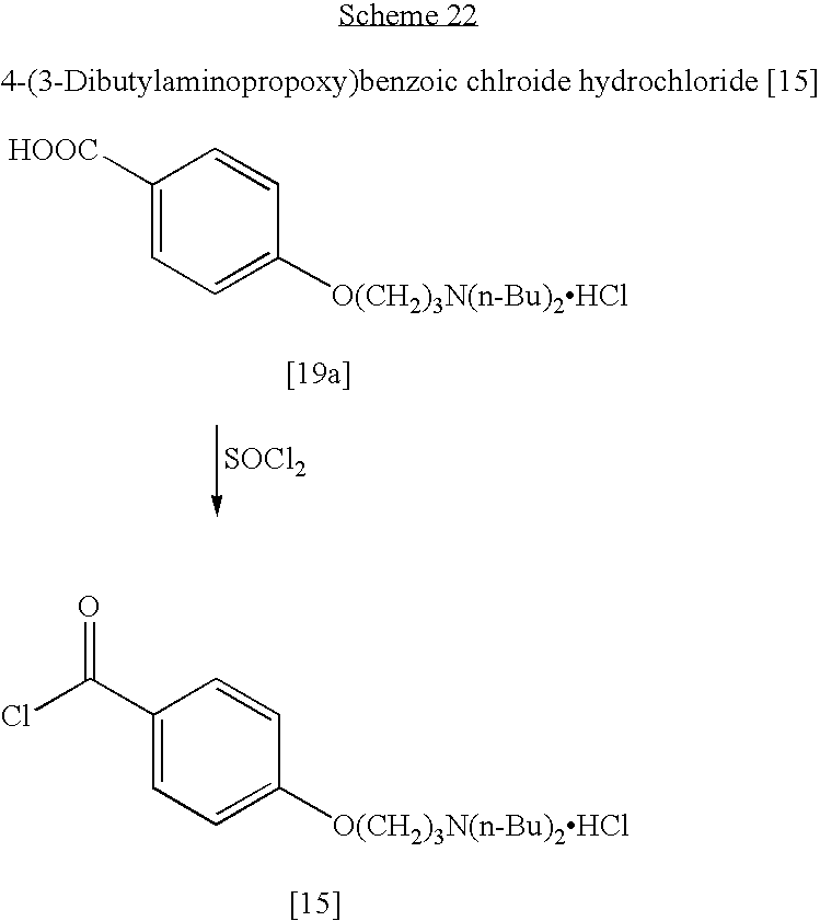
C1([HOOC])=CC=C([O(CH2)3N(n-Bu)2HCl])C=C1.[SOCl2].C1(C(Cl)=O)=CC=C([O(CH2)3N(n-Bu)2HCl])C=C1
